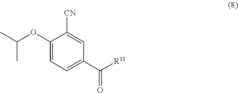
C1(OC(C)C)=CC=C(C([R11])=O)C=C1[CN]
